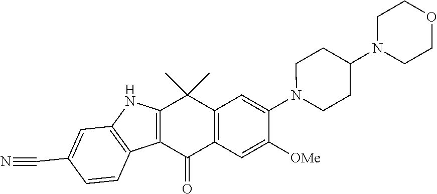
C12=C(C=C([OMe])C(N3CCC(N4CCOCC4)CC3)=C1)C(=O)C1=C(C2(C)C)NC2=C1C=CC(C#N)=C2
